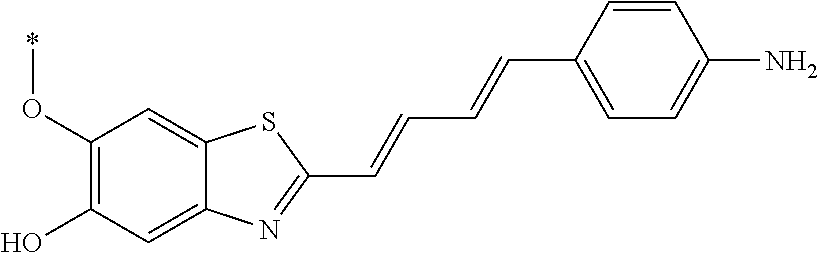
C1(O*)=C(O)C=C2C(=C1)SC(C=CC=CC1=CC=C(N)C=C1)=N2
